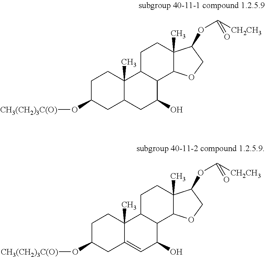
C1C(O[CH3(CH2)3C(O)])CC2=CC(O)C3C(C2(C)C1)CCC1(C)C3OCC1OC([CH2CH3])=O.C1C(O[CH3(CH2)3C(O)])CC2C(C)(C1)C1C(C(O)C2)C2C(C)(CC1)C(OC([CH2CH3])=O)CO2
